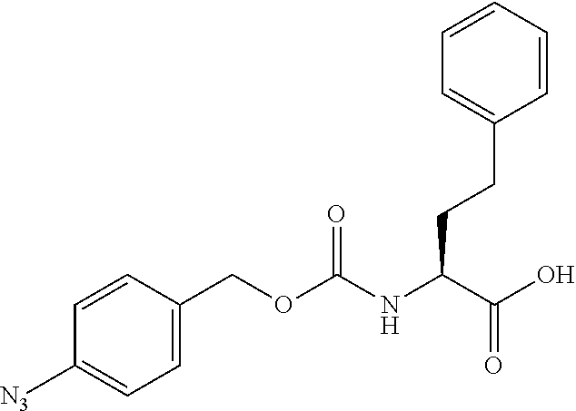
C1=C(COC(NC(C(O)=O)CCC2=CC=CC=C2)=O)C=CC([N3])=C1
